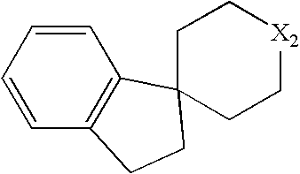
C1C[X2]CCC12C1=C(C=CC=C1)CC2
